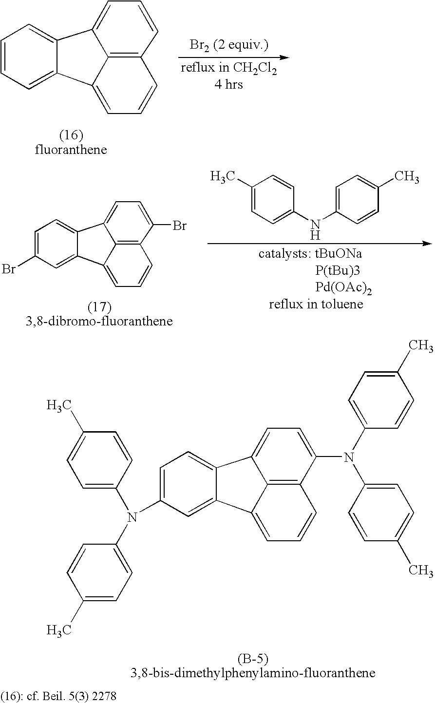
C1=C2C(=CC=C1)C1=CC=CC3=C1C2=CC=C3.C1=C2C(=CC(Br)=C1)C1=CC=CC3=C1C2=CC=C3Br.C1(C)=CC=C(NC2=CC=C(C)C=C2)C=C1.C1=C2C(=CC(N(C3=CC=C(C)C=C3)C3=CC=C(C)C=C3)=C1)C1=CC=CC3=C1C2=CC=C3N(C1=CC=C(C)C=C1)C1=CC=C(C)C=C1
